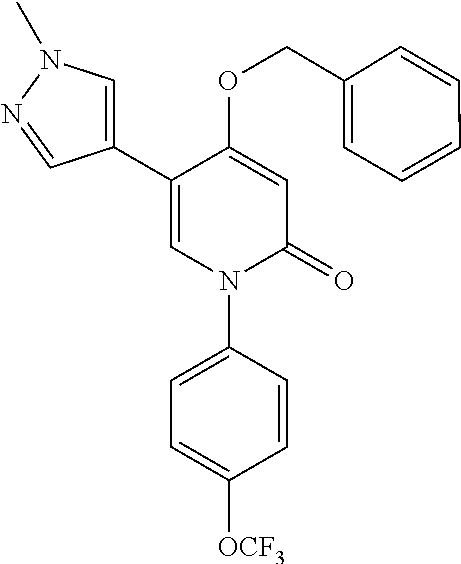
C1=C(OCC2=CC=CC=C2)C(C2=CN(C)N=C2)=CN(C2=CC=C([OCF3])C=C2)C1=O
